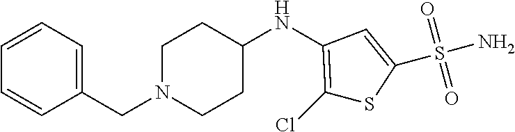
C1(CN2CCC(NC3=C(Cl)SC(S(N)(=O)=O)=C3)CC2)=CC=CC=C1
